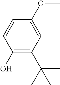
C1(O)=C(C(C)(C)C)C=C(OC)C=C1
